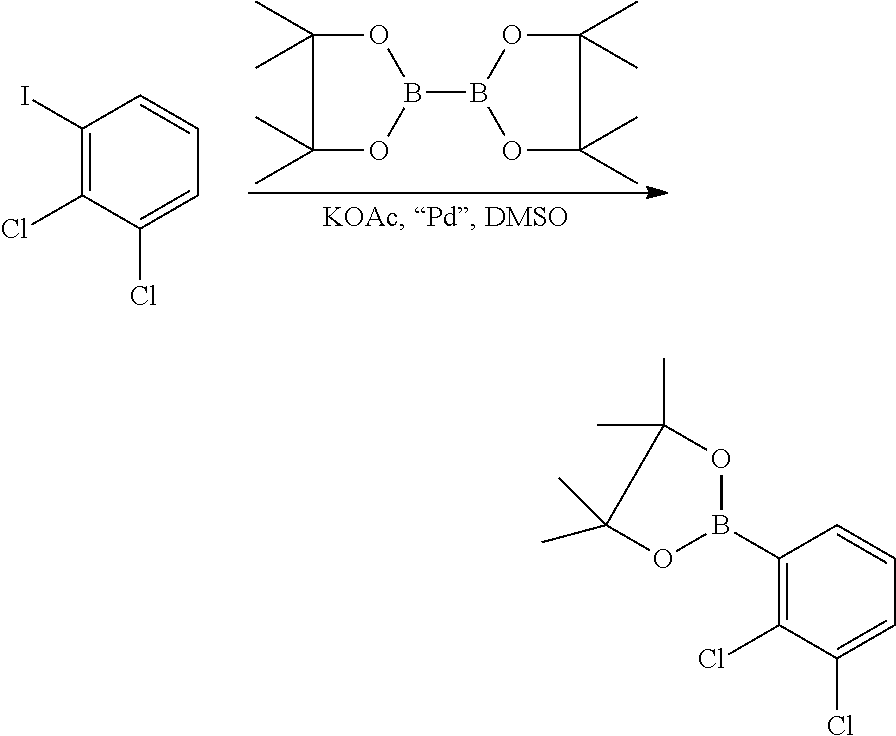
C1(I)=C(Cl)C(Cl)=CC=C1.B1(B2OC(C)(C)C(C)(C)O2)OC(C)(C)C(C)(C)O1.C1(B2OC(C)(C)C(C)(C)O2)=C(Cl)C(Cl)=CC=C1
